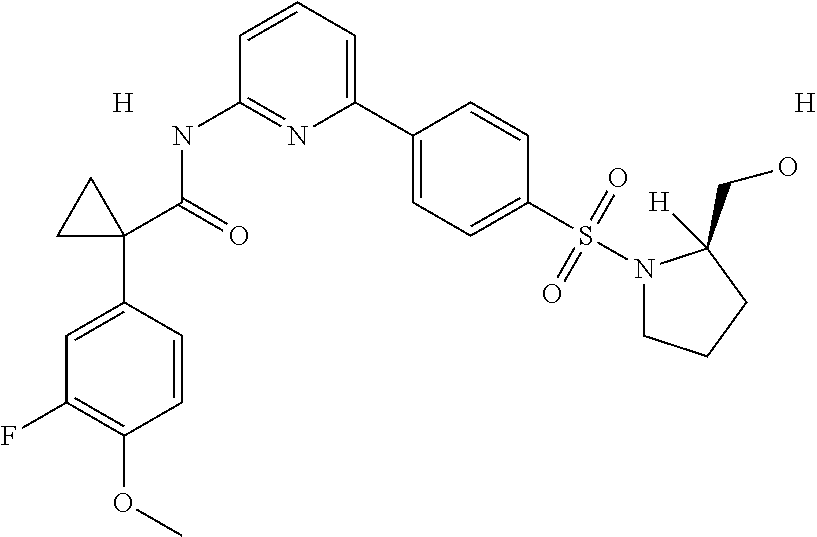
C1=C(C2(C(=O)NC3=NC(C4=CC=C(S(=O)(=O)N5CCCC5(CO)[H])C=C4)=CC=C3)CC2)C=CC(OC)=C1F.[H].[H]
